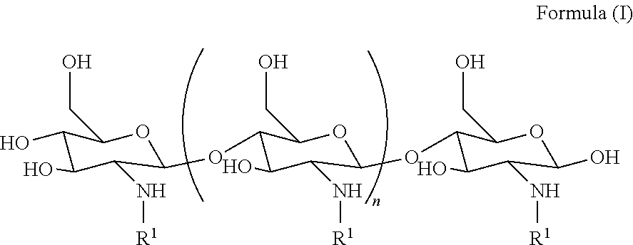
C1(O)C(CO)OC(OC2C(CO)OC(OC3C(CO)OC(O)C(N[R1])C3O)C(N[R1])C2O)C(N[R1])C1O
